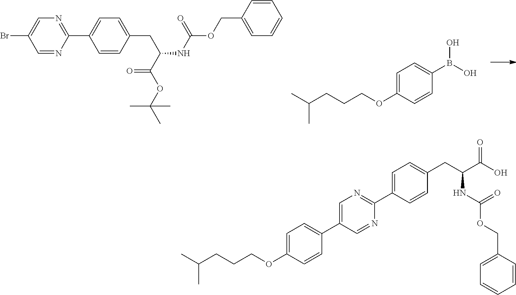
C1(C2=CC=C(CC(NC(OCC3=CC=CC=C3)=O)C(OC(C)(C)C)=O)C=C2)=NC=C(Br)C=N1.CC(CCCOC1=CC=C(B(O)O)C=C1)C.C1=C(C2=CC=C(OCCCC(C)C)C=C2)C=NC(C2=CC=C(CC(C(O)=O)NC(OCC3=CC=CC=C3)=O)C=C2)=N1
